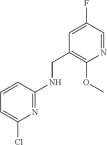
N1=C(NCC2=C(OC)N=CC(F)=C2)C=CC=C1Cl
